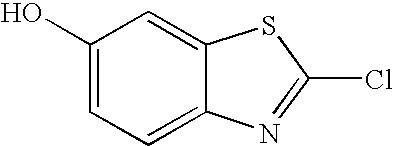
C1(O)=CC=C2C(=C1)SC(Cl)=N2
